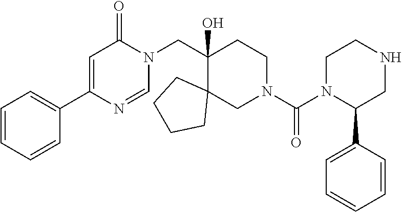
C1(C2=CC(=O)N(CC3(O)C4(CN(C(N5C(C6=CC=CC=C6)CNCC5)=O)CC3)CCCC4)C=N2)=CC=CC=C1
